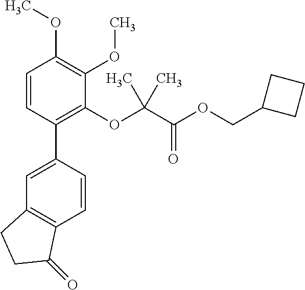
C1=C(C2=C(OC(C(OCC3CCC3)=O)(C)C)C(OC)=C(OC)C=C2)C=CC2=C1CCC2=O
